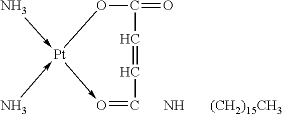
O1C(=O)C=CC=O-[Pt]1(-N)-N.N.[(CH2)15CH3]
